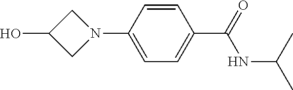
OC1CN(C2=CC=C(C(=O)NC(C)C)C=C2)C1
